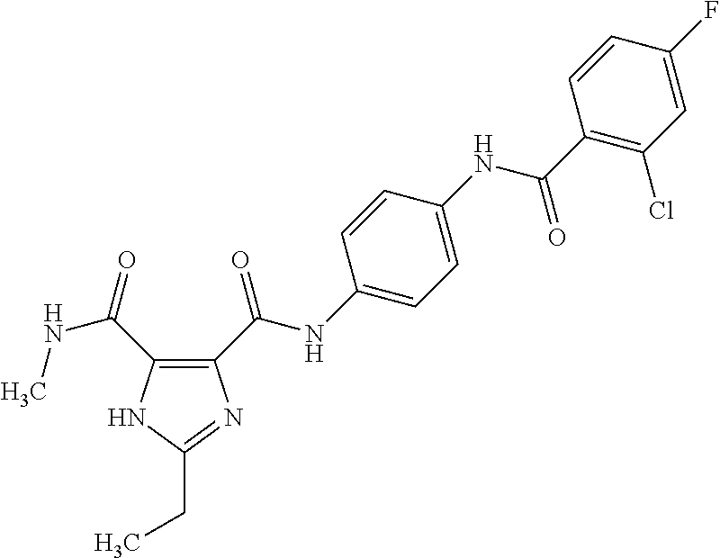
C1(C(NC2=CC=C(NC(C3=C(Cl)C=C(F)C=C3)=O)C=C2)=O)=C(C(=O)NC)NC(CC)=N1
